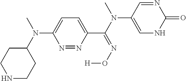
C1(N(C)C2=CC=C(C(=NO[H])N(C)C3=CNC(=O)N=C3)N=N2)CCNCC1
